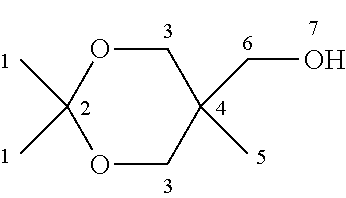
O1CC(CO)(C)COC1(C)C
